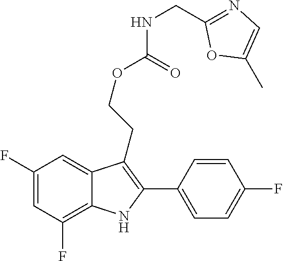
C1(F)=C2C(=CC(F)=C1)C(CCOC(=O)NCC1=NC=C(C)O1)=C(C1=CC=C(F)C=C1)N2
